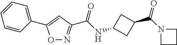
O1N=C(C(NC2CC(C(N3CCC3)=O)C2)=O)C=C1C1=CC=CC=C1
